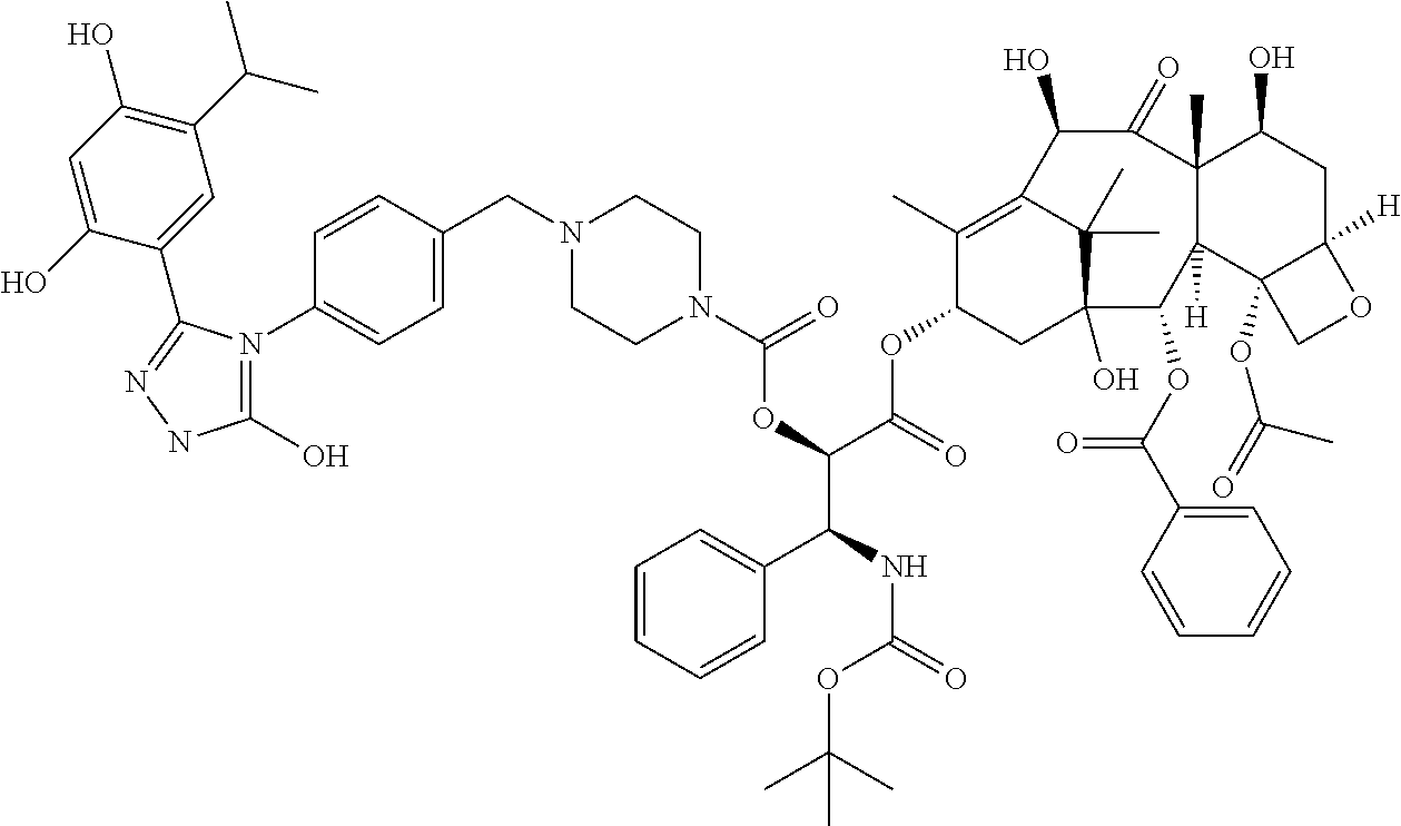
C1=C(O)C(C2=NNC(O)=N2C2=CC=C(CN3CCN(C(OC(C(OC4CC5(O)C(C)(C)C(=C4C)C(O)C(=O)C4(C)C(O)CC6([H])C(OC(C)=O)(C4([H])C5OC(C4=CC=CC=C4)=O)CO6)=O)C(C4=CC=CC=C4)NC(OC(C)(C)C)=O)=O)CC3)C=C2)=CC(C(C)C)=C1O
